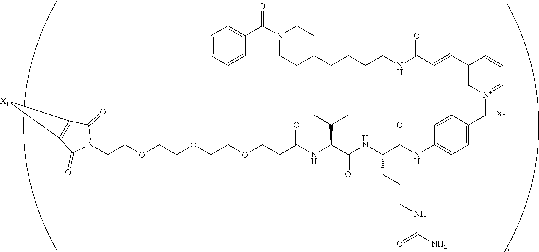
[X-].C(COCCOCCOCCC(NC(C(NC(C(NC1=CC=C(C[N+]2=CC=CC(C=CC(NCCCCC3CCN(C(=O)C4=CC=CC=C4)CC3)=O)=C2)C=C1)=O)CCCNC(=O)N)=O)C(C)C)=O)N1C(=O)C2=C(C1=O)[X1]2
